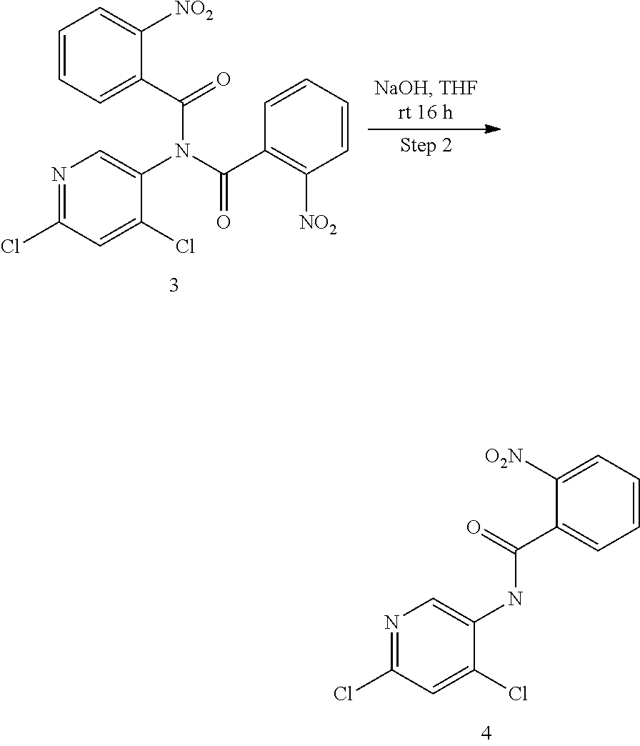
N1=C(Cl)C=C(Cl)C(N(C(C2=C([NO2])C=CC=C2)=O)C(C2=CC=CC=C2[NO2])=O)=C1.N1=C(Cl)C=C(Cl)C(NC(=O)C2=CC=CC=C2[O2N])=C1
